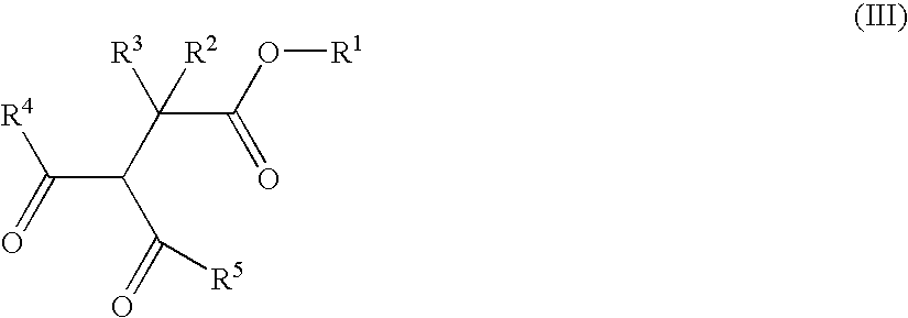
[R4]C(=O)C(C([R3])([R2])C(O[R1])=O)C(=O)[R5]
